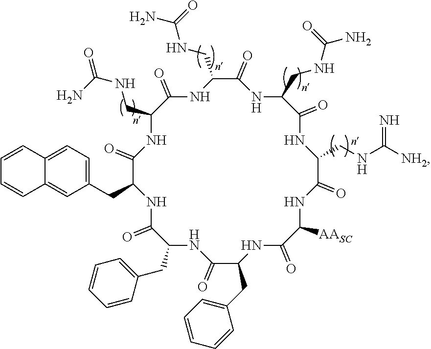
C1(=O)C(CC2=CC=C3C(=C2)C=CC=C3)NC(=O)C(CC2=CC=CC=C2)NC(=O)C(CC2=CC=CC=C2)NC(=O)C([AASC])NC(=O)C(CNC([NH2])=N)NC(=O)C(CNC(N)=O)NC(=O)C(CNC(N)=O)NC(=O)C(CNC(=O)N)N1
